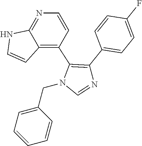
C1=C(CN2C=NC(C3=CC=C(F)C=C3)=C2C2=C3C(=NC=C2)NC=C3)C=CC=C1
